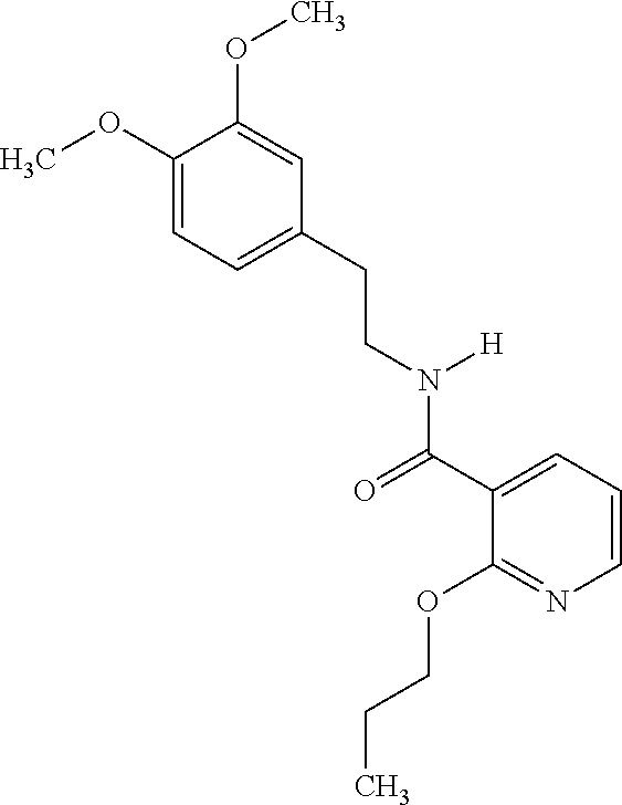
C1=C(CCN(C(C2=CC=CN=C2OCCC)=O)[H])C=C(OC)C(OC)=C1
